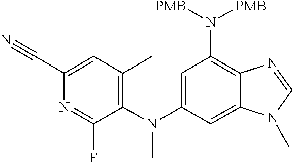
C1(C)=C(N(C)C2=CC(N([PMB])[PMB])=C3C(=C2)N(C)C=N3)C(F)=NC(C#N)=C1
